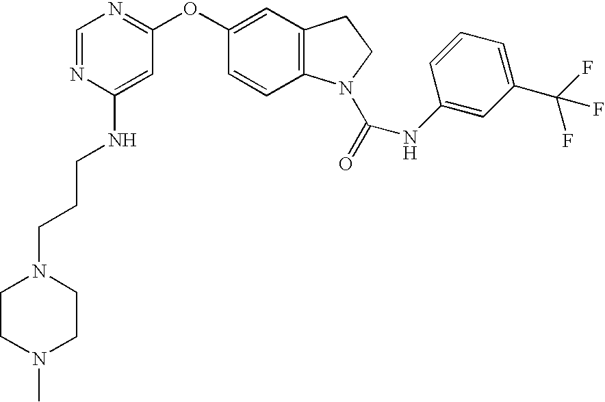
C1=NC(NCCCN2CCN(C)CC2)=CC(OC2=CC3=C(C=C2)N(C(=O)NC2=CC(C(F)(F)F)=CC=C2)CC3)=N1
